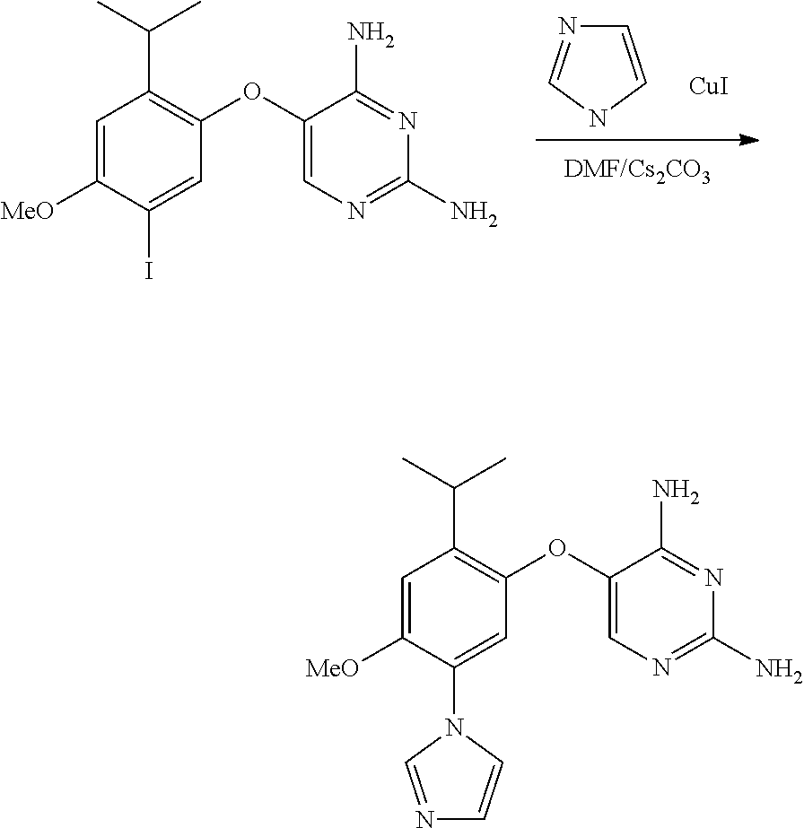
[CuI].C1=CNC=N1.C1=C([MeO])C(I)=CC(OC2=CN=C(N)N=C2N)=C1C(C)C.C1=C([MeO])C(N2C=NC=C2)=CC(OC2=CN=C(N)N=C2N)=C1C(C)C
